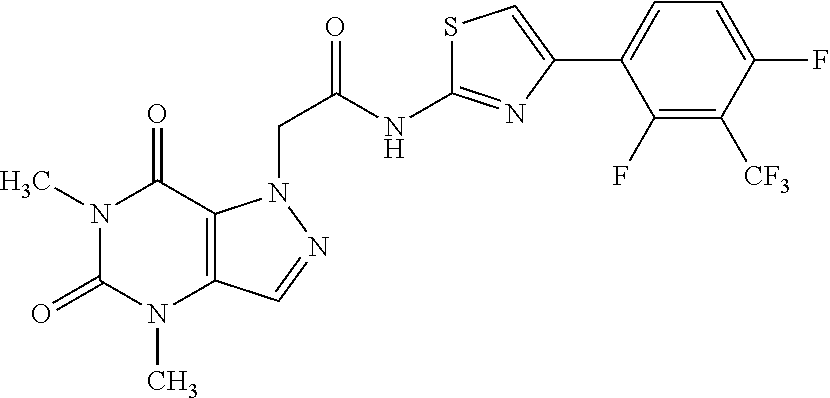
N1(C)C(=O)N(C)C2=C(C1=O)N(CC(NC1=NC(C3=CC=C(F)C([CF3])=C3F)=CS1)=O)N=C2
